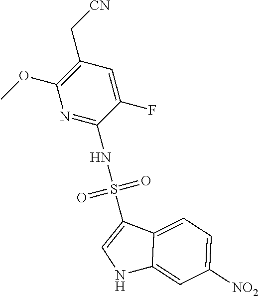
C1(C[CN])=C(OC)N=C(NS(=O)(=O)C2=CNC3=CC([NO2])=CC=C23)C(F)=C1
